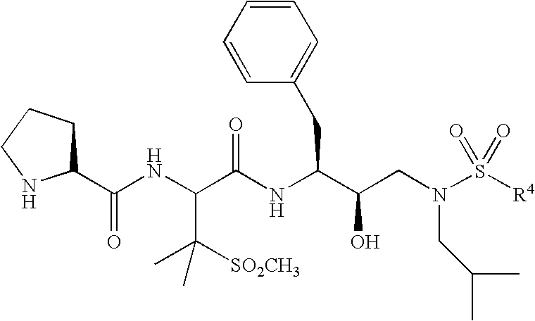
C1C(C(NC(C(NC(C(CN(S([R4])(=O)=O)CC(C)C)O)CC2=CC=CC=C2)=O)C([SO2CH3])(C)C)=O)NCC1
